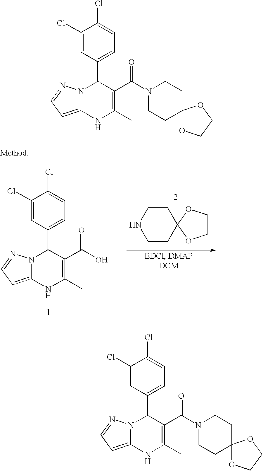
C1(Cl)=CC(C2N3C(=CC=N3)NC(C)=C2C(N2CCC3(CC2)OCCO3)=O)=CC=C1Cl.C1(Cl)=CC(C2N3C(=CC=N3)NC(C)=C2C(N2CCC3(CC2)OCCO3)=O)=CC=C1Cl.C1(Cl)=CC(C2N3C(=CC=N3)NC(C)=C2C(O)=O)=CC=C1Cl.C1CC2(CCN1)OCCO2
